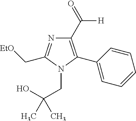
C1(C([H])=O)=C(C2=CC=CC=C2)N(CC(O)(C)C)C(C[EtO])=N1
